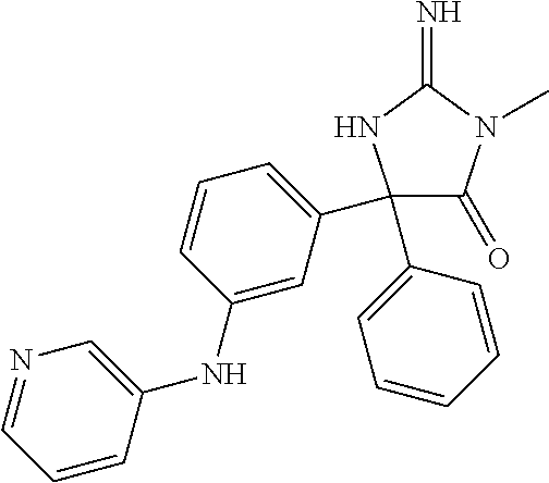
C1(C2=CC=CC=C2)(C2=CC=CC(NC3=CN=CC=C3)=C2)C(=O)N(C)C(=N)N1
